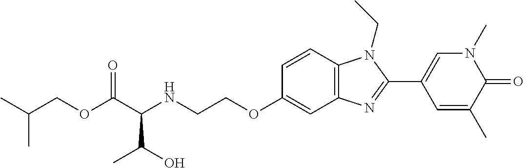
C(C(NCCOC1=CC2=C(C=C1)N(CC)C(C1=CN(C)C(=O)C(C)=C1)=N2)C(O)C)(=O)OCC(C)C
